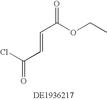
ClC(C=CC(OCC)=O)=O
